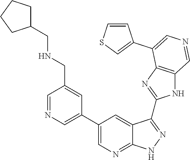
C1=NC=C(C2=CN=C3C(=C2)C(C2=NC4=C(N2)C=NC=C4C2=CSC=C2)=NN3)C=C1CNCC1CCCC1
